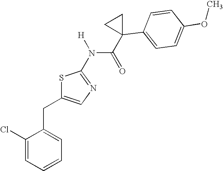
C1(Cl)=CC=CC=C1CC1=CN=C(N([H])C(C2(C3=CC=C(OC)C=C3)CC2)=O)S1
